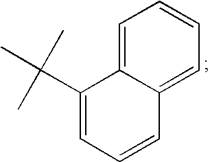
C1(C(C)(C)C)=CC=CC2=CC=CC=C12
